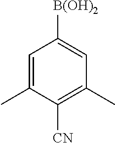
C1=C(C)C([CN])=C(C)C=C1[B(OH)2]
